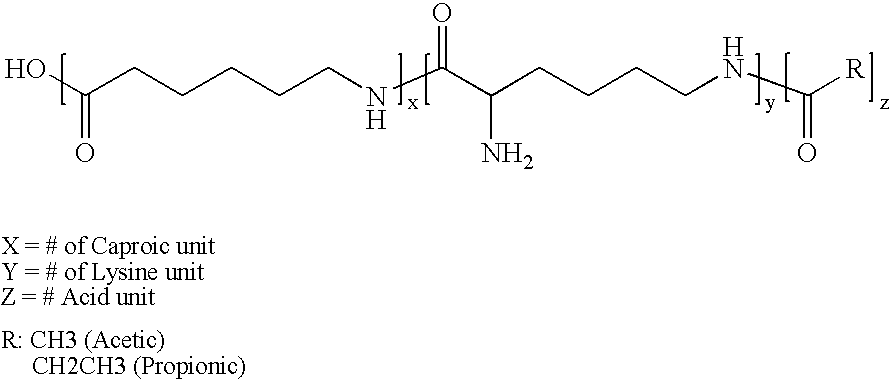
OC(CCCCCNC(C(CCCCNC([R])=O)N)=O)=O
